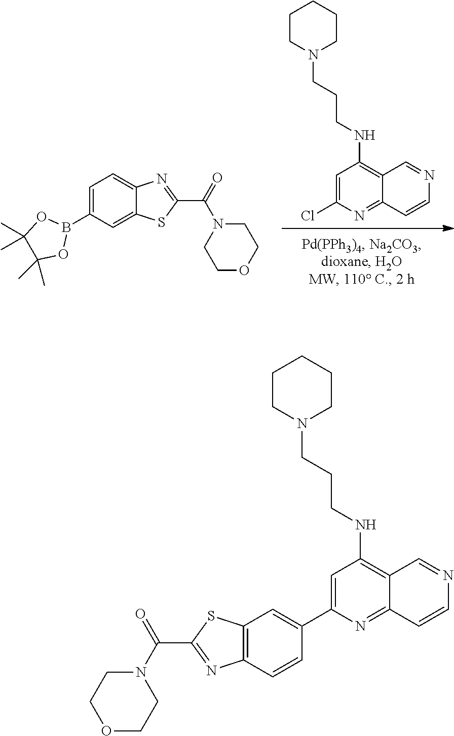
C1=C(Cl)N=C2C(=C1NCCCN1CCCCC1)C=NC=C2.C1=C(B2OC(C)(C)C(C)(C)O2)C=C2C(=C1)N=C(C(N1CCOCC1)=O)S2.C1=C(C2=CC3=C(C=C2)N=C(C(N2CCOCC2)=O)S3)N=C2C(=C1NCCCN1CCCCC1)C=NC=C2
